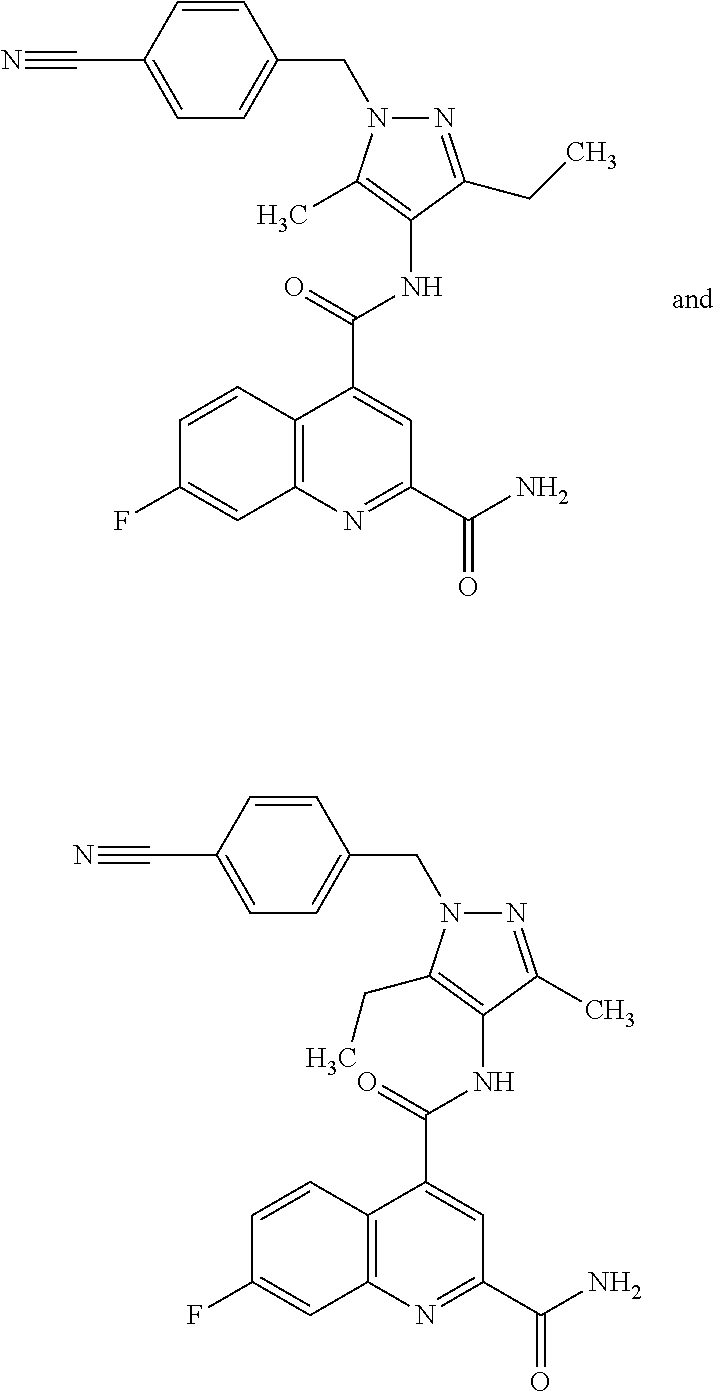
C12=C(N=C(C(=O)N)C=C1C(=O)NC1=C(CC)N(CC3=CC=C(C#N)C=C3)N=C1C)C=C(F)C=C2.C12=C(N=C(C(=O)N)C=C1C(=O)NC1=C(C)N(CC3=CC=C(C#N)C=C3)N=C1CC)C=C(F)C=C2
